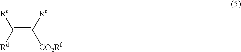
C(=C([Re])[CO2Rf])([Rd])[Rc]
